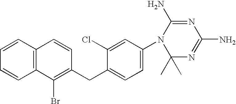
C1=CC2=C(C=C1)C(Br)=C(CC1=CC=C(N3C(C)(C)N=C(N)N=C3N)C=C1Cl)C=C2
